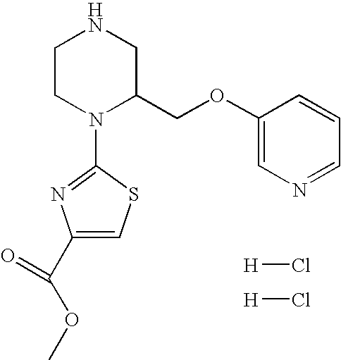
C1CN(C2=NC(C(OC)=O)=CS2)C(COC2=CN=CC=C2)CN1.[H]Cl.[H]Cl
